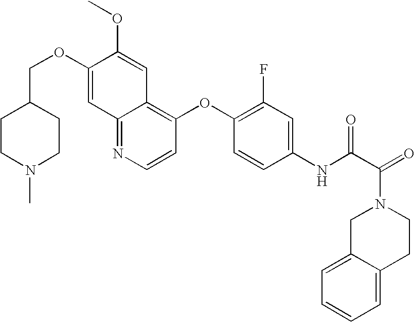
C(OC1=CC2=NC=CC(OC3=C(F)C=C(NC(C(=O)N4CCC5=CC=CC=C5C4)=O)C=C3)=C2C=C1OC)C1CCN(C)CC1
